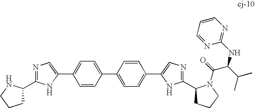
C1=CC(C2=CC=C(C3=CN=C(C4CCCN4C(=O)C(C(C)C)NC4=NC=CC=N4)N3)C=C2)=CC=C1C1=CN=C(C2CCCN2)N1
